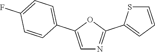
C1=C(C2=CC=C(F)C=C2)OC(C2=CC=CS2)=N1
